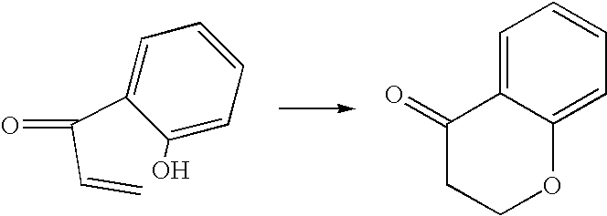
C1(O)=CC=CC=C1C(C=C)=O.C1=C2C(=CC=C1)OCCC2=O
